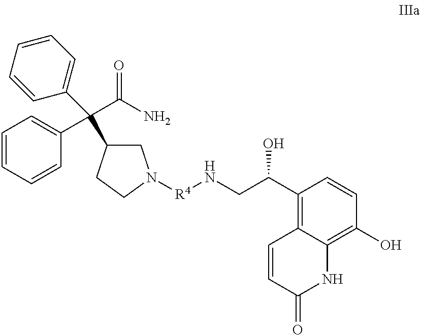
C1C(C(C(=O)N)(C2=CC=CC=C2)C2=CC=CC=C2)CCN1[R4]NCC(C1=C2C(=C(O)C=C1)NC(=O)C=C2)O
